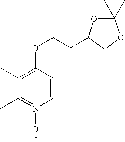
C1(C)=C(OCCC2OC(C)(C)OC2)C=CN(O)=C1C
